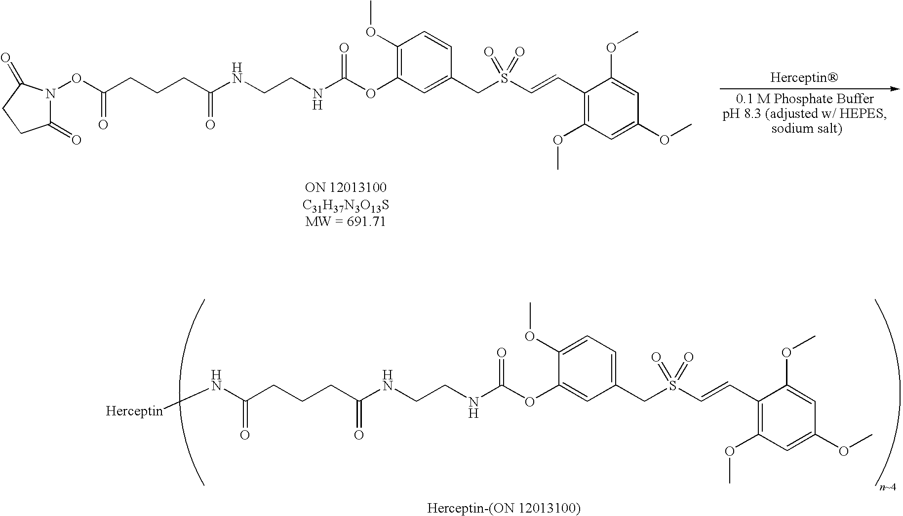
C1CC(=O)N(OC(CCCC(NCCNC(=O)OC2=C(OC)C=CC(CS(C=CC3=C(OC)C=C(OC)C=C3OC)(=O)=O)=C2)=O)=O)C1=O.N(C(=O)OC1=CC(CS(C=CC2=C(OC)C=C(OC)C=C2OC)(=O)=O)=CC=C1OC)CCNC(CCCC(N[Herceptin])=O)=O
